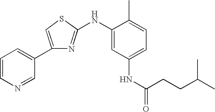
C1=CN=CC(C2=CSC(NC3=CC(NC(=O)CCC(C)C)=CC=C3C)=N2)=C1
